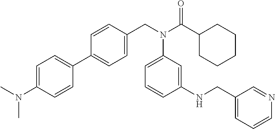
C1=C(N(C)C)C=CC(C2=CC=C(CN(C(C3CCCCC3)=O)C3=CC=CC(NCC4=CC=CN=C4)=C3)C=C2)=C1
